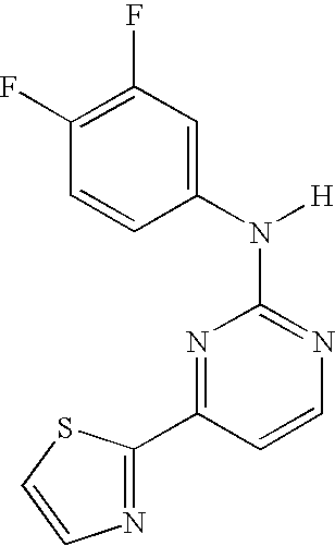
N1=C(N([H])C2=CC(F)=C(F)C=C2)N=C(C2=NC=CS2)C=C1
